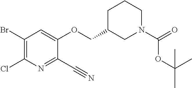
ClC1=C(Br)C=C(OCC2CCCN(C(OC(C)(C)C)=O)C2)C(C#N)=N1
